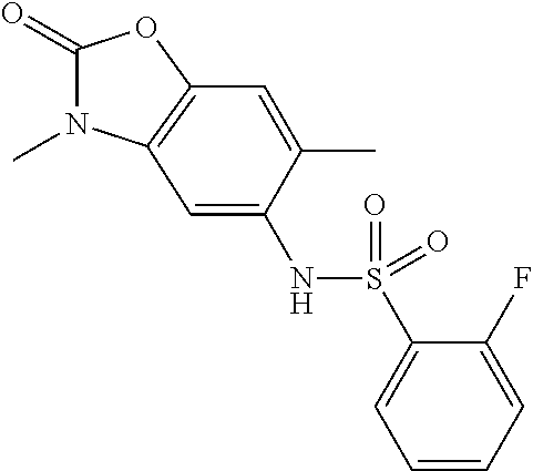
C1(=O)N(C)C2=C(O1)C=C(C)C(NS(C1=CC=CC=C1F)(=O)=O)=C2
